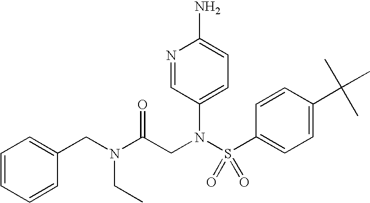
C1=CC=CC(CN(CC)C(CN(S(C2=CC=C(C(C)(C)C)C=C2)(=O)=O)C2=CC=C(N)N=C2)=O)=C1
